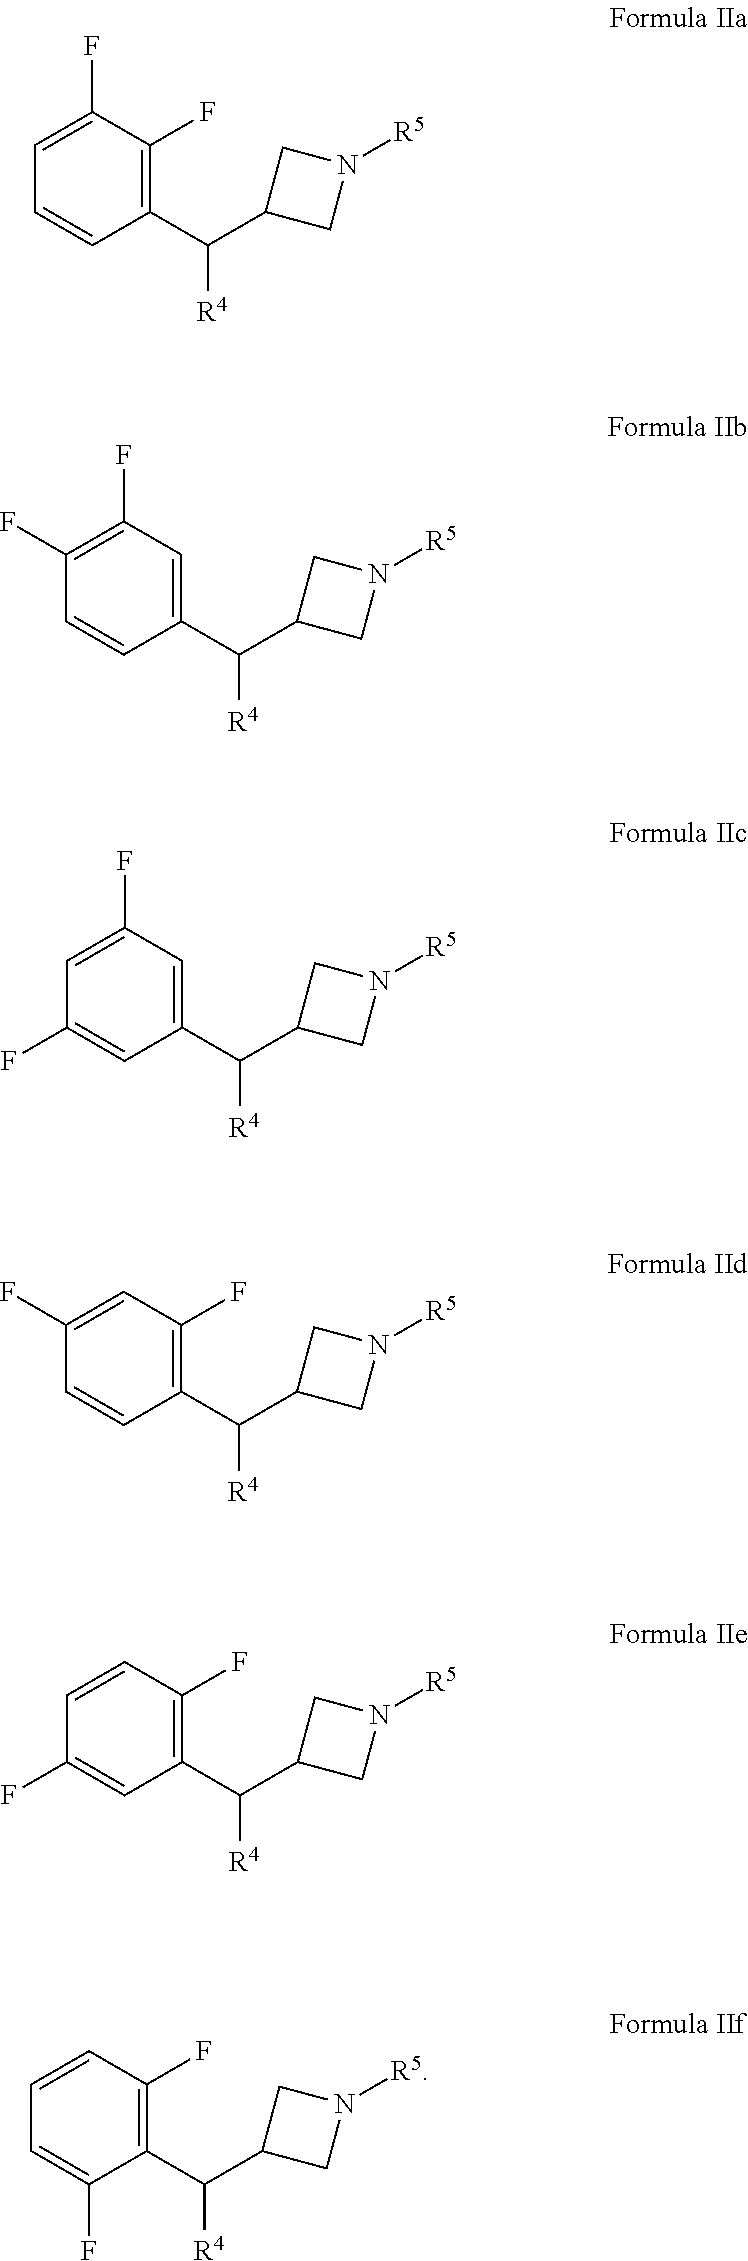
C1(C(C2CN([R5])C2)[R4])=C(F)C(F)=CC=C1.C1(C(C2CN([R5])C2)[R4])=CC(F)=C(F)C=C1.C1(C(C2CN([R5])C2)[R4])=CC(F)=CC(F)=C1.C1(C(C2CN([R5])C2)[R4])=C(F)C=C(F)C=C1.C1(C(C2CN([R5])C2)[R4])=C(F)C=CC(F)=C1.C1(C(C2CN([R5])C2)[R4])=C(F)C=CC=C1F
